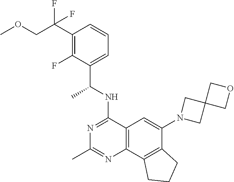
C12=C(C3=C(C(N4CC5(C4)COC5)=C1)CCC3)N=C(C)N=C2NC(C1=CC=CC(C(COC)(F)F)=C1F)C
